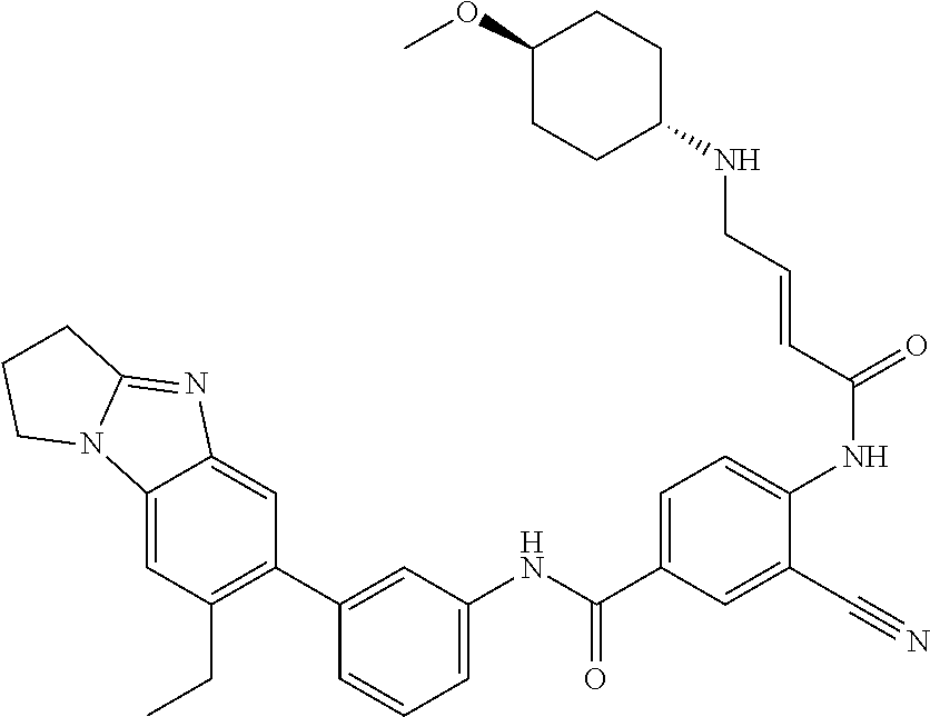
C12=CC(CC)=C(C3=CC(NC(C4=CC=C(NC(=O)C=CCNC5CCC(OC)CC5)C(C#N)=C4)=O)=CC=C3)C=C1N=C1N2CCC1
